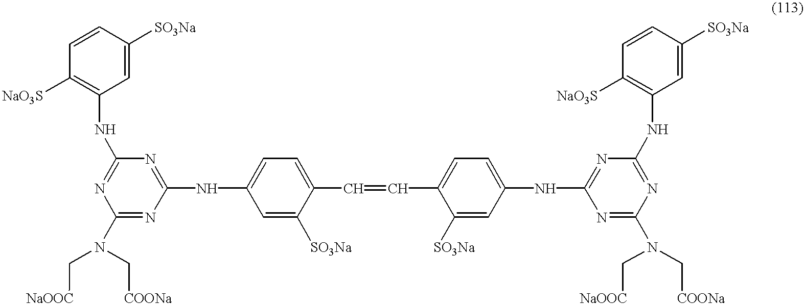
C1=C([SO3Na])C=CC([NaO3S])=C1NC1=NC(N(C[COONa])C[NaOOC])=NC(NC2=CC=C(C=CC3=CC=C(NC4=NC(NC5=C([NaO3S])C=CC([SO3Na])=C5)=NC(N(C[COONa])C[NaOOC])=N4)C=C3[SO3Na])C([SO3Na])=C2)=N1
